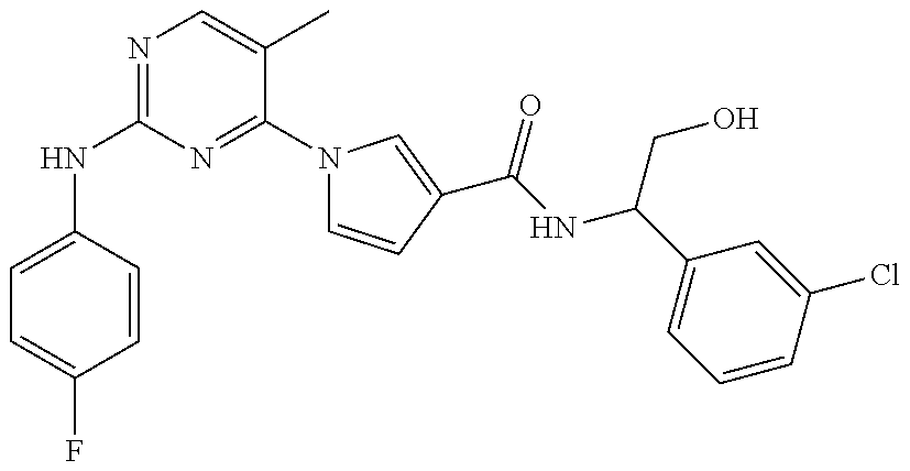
C1(NC2=NC=C(C)C(N3C=CC(C(=O)NC(CO)C4=CC=CC(Cl)=C4)=C3)=N2)=CC=C(F)C=C1
